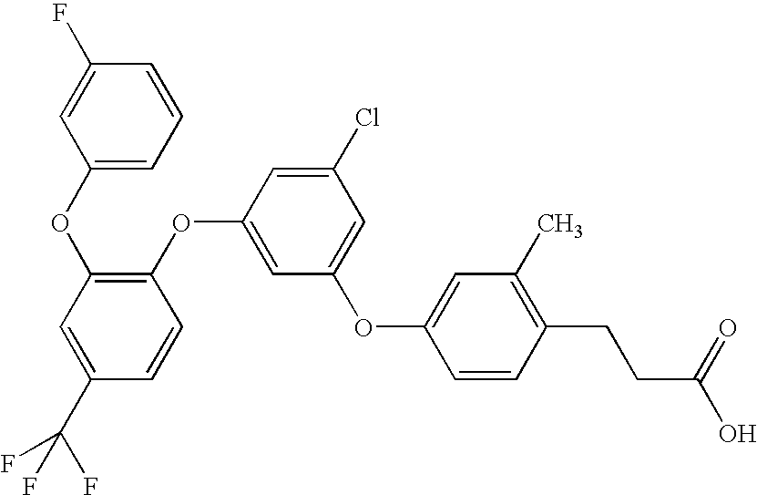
C1(C(F)(F)F)=CC(OC2=CC=CC(F)=C2)=C(OC2=CC(OC3=CC(C)=C(CCC(O)=O)C=C3)=CC(Cl)=C2)C=C1
